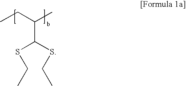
CCC(C)C(SCC)SCC
